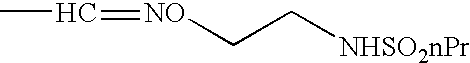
CC=[NO]CC[NHSO2nPr]
